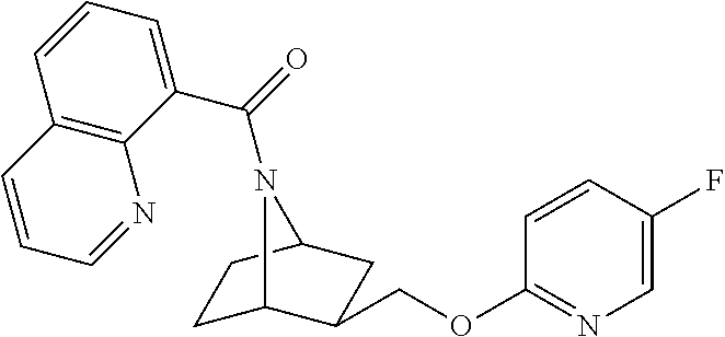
C1C2C(COC3=NC=C(F)C=C3)CC(C1)N2C(=O)C1=CC=CC2=C1N=CC=C2
